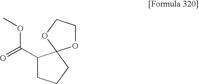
O=C(C1CCCC12OCCO2)OC
